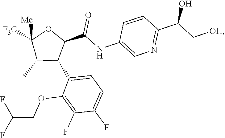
C1(C)C(C2=CC=C(F)C(F)=C2OCC(F)F)C(C(NC2=CN=C(C(C[OH])O)C=C2)=O)OC1([F3C])[Me]
